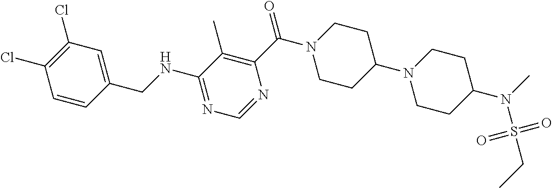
N1=C(NCC2=CC(Cl)=C(Cl)C=C2)C(C)=C(C(N2CCC(N3CCC(N(C)S(=O)(=O)CC)CC3)CC2)=O)N=C1
